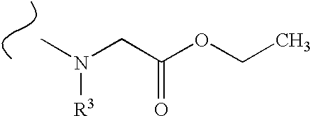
CN(CC(OCC)=O)[R3]
